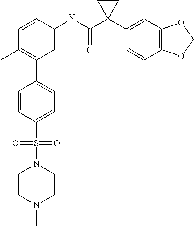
C1=C(NC(C2(C3=CC4=C(C=C3)OCO4)CC2)=O)C=CC(C)=C1C1=CC=C(S(=O)(=O)N2CCN(C)CC2)C=C1
